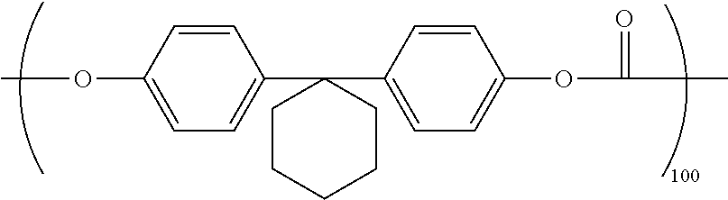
C1(OC)=CC=C(C2(C3=CC=C(OC(=O)C)C=C3)CCCCC2)C=C1
